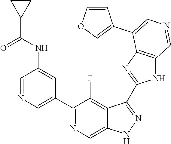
C1(C2=CN=CC(NC(=O)C3CC3)=C2)=NC=C2C(=C1F)C(C1=NC3=C(N1)C=NC=C3C1=COC=C1)=NN2
